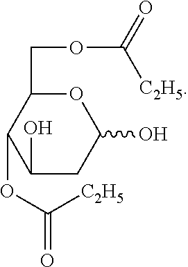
O1C(COC([C2H5])=O)C(OC(=O)[C2H5])C(O)CC1O
